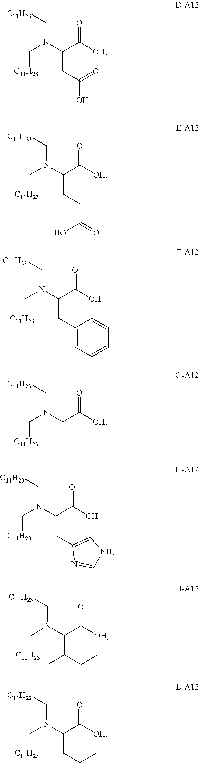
C(N(C(C([OH])=O)CC(O)=O)C[C11H23])[C11H23].C(N(C(C(O)=O)CC1=CC=CC=C1)C[C11H23])[C11H23].C(N(C(C([OH])=O)CCC(=O)O)C[C11H23])[C11H23].C(N(CC([OH])=O)C[C11H23])[C11H23].C(N(C(C(O)=O)CC1=C[NH]C=N1)C[C11H23])[C11H23].C(N(C(C([OH])=O)C(CC)C)C[C11H23])[C11H23].C(N(C(C([OH])=O)CC(C)C)C[C11H23])[C11H23]
